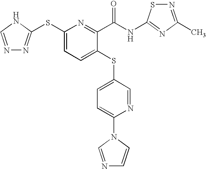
N1=CNC(SC2=CC=C(SC3=CC=C(N4C=NC=C4)N=C3)C(C(NC3=NC(C)=NS3)=O)=N2)=N1
